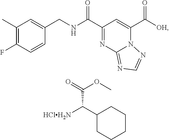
C1(C)=C(F)C=CC(CNC(C2=NC3=NC=NN3C(C([OH])=O)=C2)=O)=C1.C1(C([HClH2N])C(=O)OC)CCCCC1
